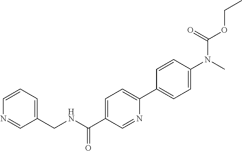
C1=CC=C(CNC(C2=CC=C(C3=CC=C(N(C)C(=O)OCC)C=C3)N=C2)=O)C=N1
